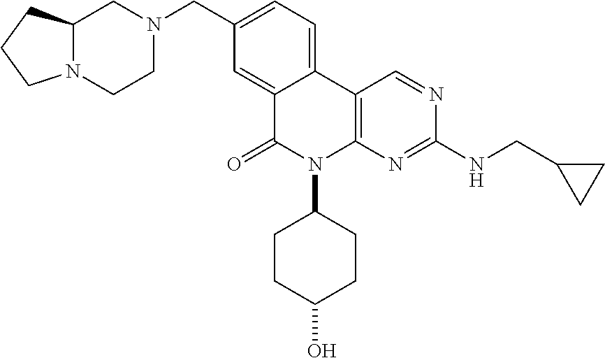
C12=CC=C(CN3CC4N(CC3)CCC4)C=C1C(=O)N(C1CCC(O)CC1)C1=C2C=NC(NCC2CC2)=N1
